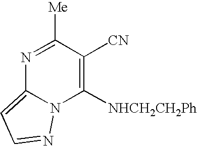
N1=C([Me])C([CN])=C([NHCH2CH2Ph])N2C1=CC=N2
